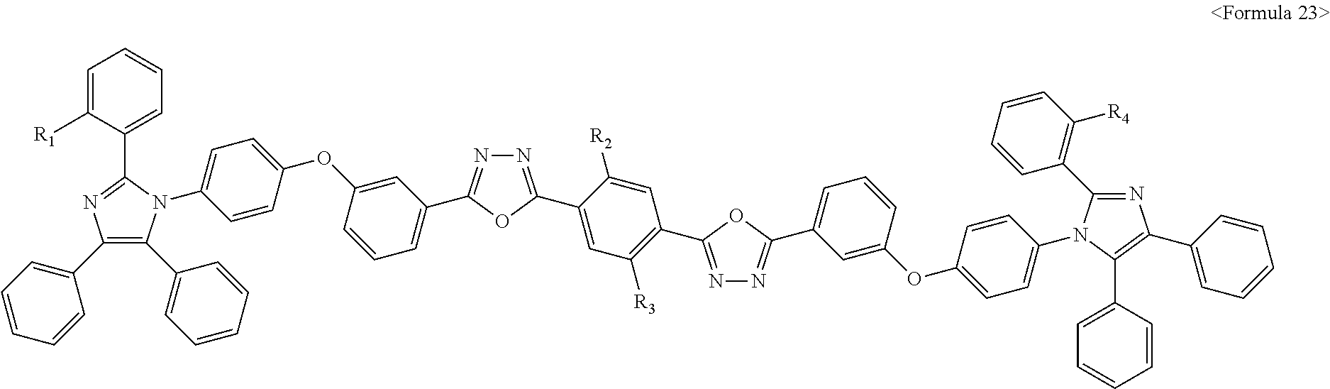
C1(C2=CC=CC=C2)=C(C2=CC=CC=C2)N(C2=CC=C(OC3=CC(C4=NN=C(C5=CC([R3])=C(C6=NN=C(C7=CC=CC(OC8=CC=C(N9C(C%10=C([R4])C=CC=C%10)=NC(C%10=CC=CC=C%10)=C9C9=CC=CC=C9)C=C8)=C7)O6)C=C5[R2])O4)=CC=C3)C=C2)C(C2=CC=CC=C2[R1])=N1
